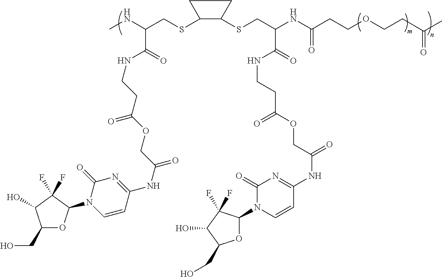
C1(SCC(NC)C(=O)NCCC(=O)OCC(=O)NC2=NC(=O)N(C3OC(CO)C(O)C3(F)F)C=C2)C(SCC(NC(CCOCCC(C)=O)=O)C(=O)NCCC(=O)OCC(=O)NC2=NC(=O)N(C3OC(CO)C(O)C3(F)F)C=C2)CC1
